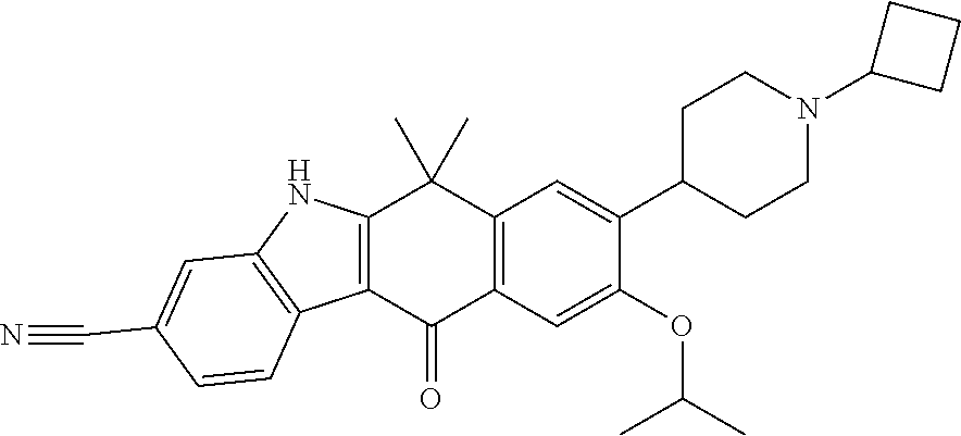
C1C(C2=CC3=C(C=C2OC(C)C)C(=O)C2=C(C3(C)C)NC3=C2C=CC(C#N)=C3)CCN(C2CCC2)C1
